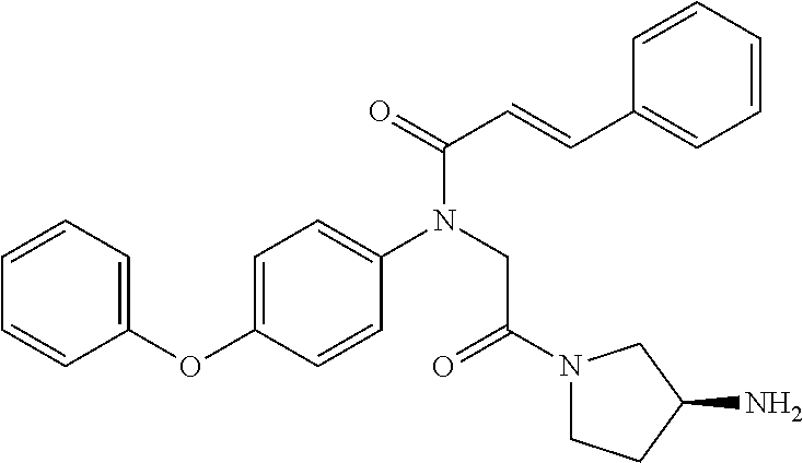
C1=CC=C(OC2=CC=C(N(CC(N3CCC(N)C3)=O)C(C=CC3=CC=CC=C3)=O)C=C2)C=C1
